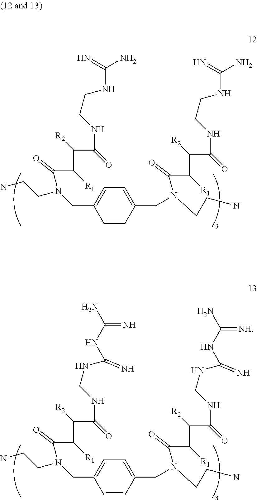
NCCN(CC1=CC=C(CN(CCN)C(C(C(C(NCCNC(N)=N)=O)[R2])[R1])=O)C=C1)C(C(C(C(NCCNC(N)=N)=O)[R2])[R1])=O.NCCN(CC1=CC=C(CN(CCN)C(C(C(C(NCNC(NC(N)=[NH])=N)=O)[R2])[R1])=O)C=C1)C(C(C(C(NCNC(NC(N)=N)=N)=O)[R2])[R1])=O
